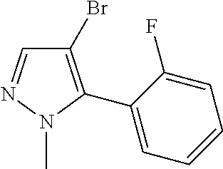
C1=NN(C)C(C2=CC=CC=C2F)=C1Br
